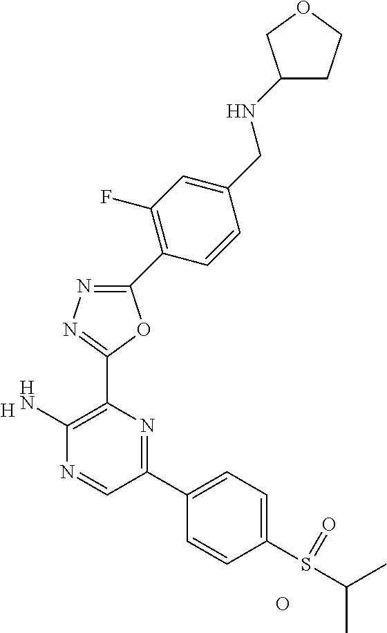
[H].C1(N)=C(C2=NN=C(C3=C(F)C=C(CNC4CCOC4)C=C3)O2)N=C(C2=CC=C(S(C(C)C)=O)C=C2)C=N1.O
